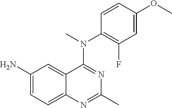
C1(N)=CC=C2C(=C1)C(N(C)C1=C(F)C=C(OC)C=C1)=NC(C)=N2
